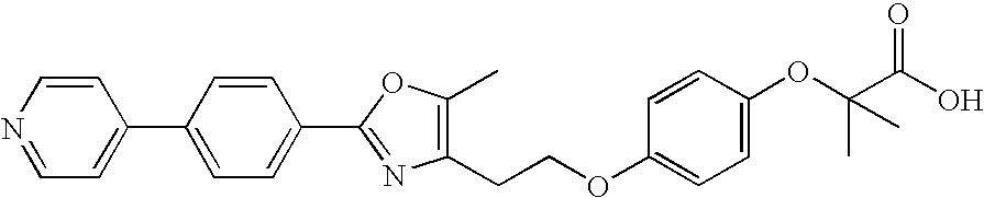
C1(C2=CC=NC=C2)=CC=C(C2=NC(CCOC3=CC=C(OC(C(O)=O)(C)C)C=C3)=C(C)O2)C=C1
